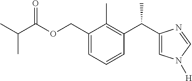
C1(COC(C(C)C)=O)=CC=CC(C(C2=CN([H])C=N2)C)=C1C
